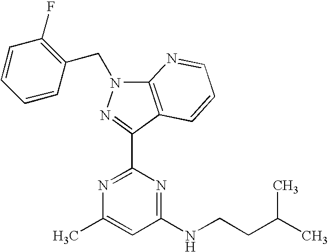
N1=C(C2=NN(CC3=C(F)C=CC=C3)C3=C2C=CC=N3)N=C(NCCC(C)C)C=C1C
